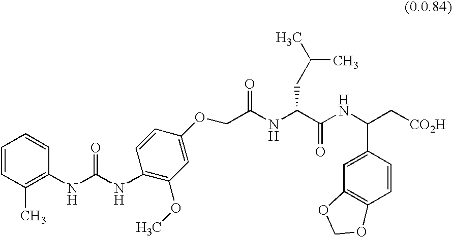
C1=CC(C)=C(NC(NC2=C(OC)C=C(OCC(NC(C(NC(C[CO2H])C3=CC4=C(C=C3)OCO4)=O)CC(C)C)=O)C=C2)=O)C=C1
